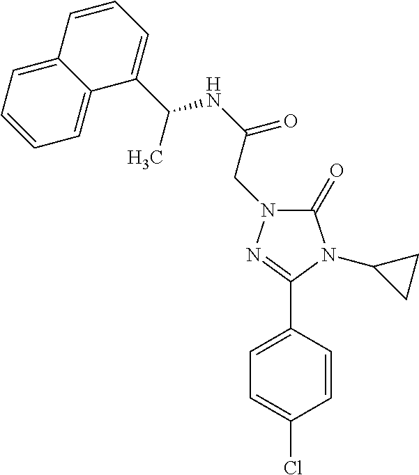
C1=C(C2=NN(CC(=O)NC(C3=CC=CC4=CC=CC=C34)C)C(=O)N2C2CC2)C=CC(Cl)=C1
